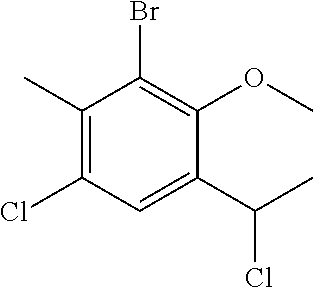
C1(C)=C(Cl)C=C(C(C)Cl)C(OC)=C1Br
